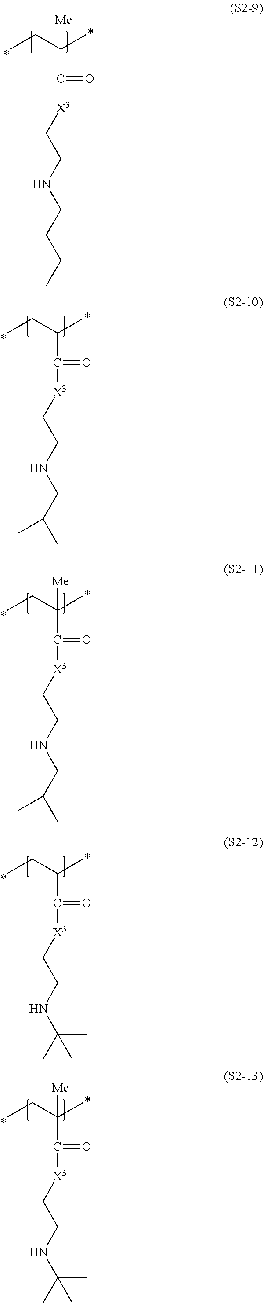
CCC(C([X3]CCNCCCC)=O)(C)[Me].CCC(C([X3]CCNCC(C)C)=O)C.CCC(C([X3]CCNCC(C)C)=O)(C)[Me].CCC(C([X3]CCNC(C)(C)C)=O)C.CCC(C([X3]CCNC(C)(C)C)=O)(C)[Me]
